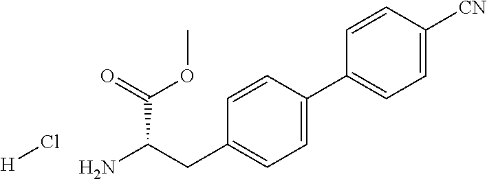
C1=C(C2=CC=C([CN])C=C2)C=CC(CC(N)C(=O)OC)=C1.[H]Cl
